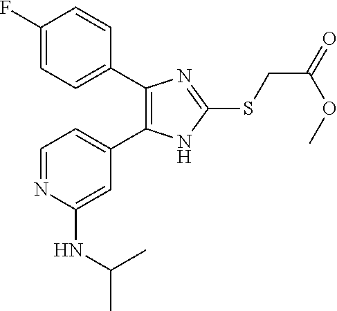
C1=C(C2=C(C3=CC=C(F)C=C3)N=C(SCC(=O)OC)N2)C=C(NC(C)C)N=C1
